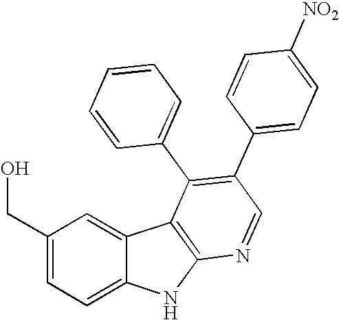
C1(CO)=CC=C2C(=C1)C1=C(N2)N=CC(C2=CC=C([NO2])C=C2)=C1C1=CC=CC=C1
